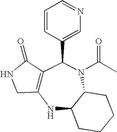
C12=C(NC3C(N(C(C)=O)C1C1=CN=CC=C1)CCCC3)CNC2=O
